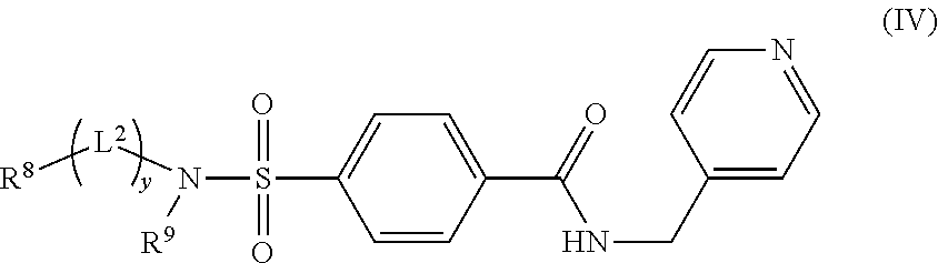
C1=CC(C(NCC2=CC=NC=C2)=O)=CC=C1S(=O)(=O)N([R9])[L2][R8]
